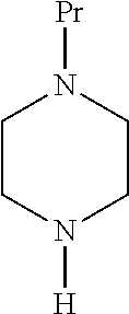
C1CN([H])CCN1[Pr]
